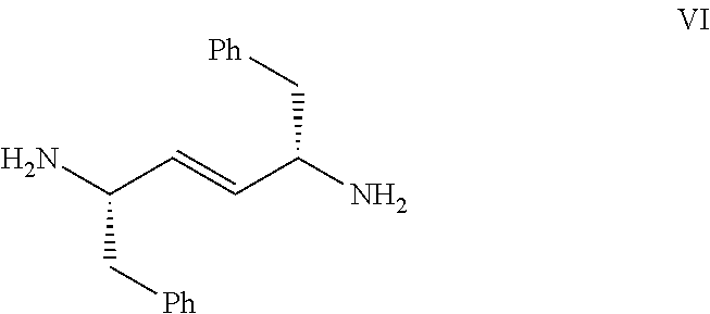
NC(C=CC(N)C[Ph])C[Ph]
